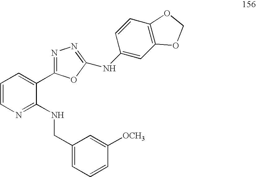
C1=CN=C(NCC2=CC=CC([OCH3])=C2)C(C2=NN=C(NC3=CC4=C(C=C3)OCO4)O2)=C1
